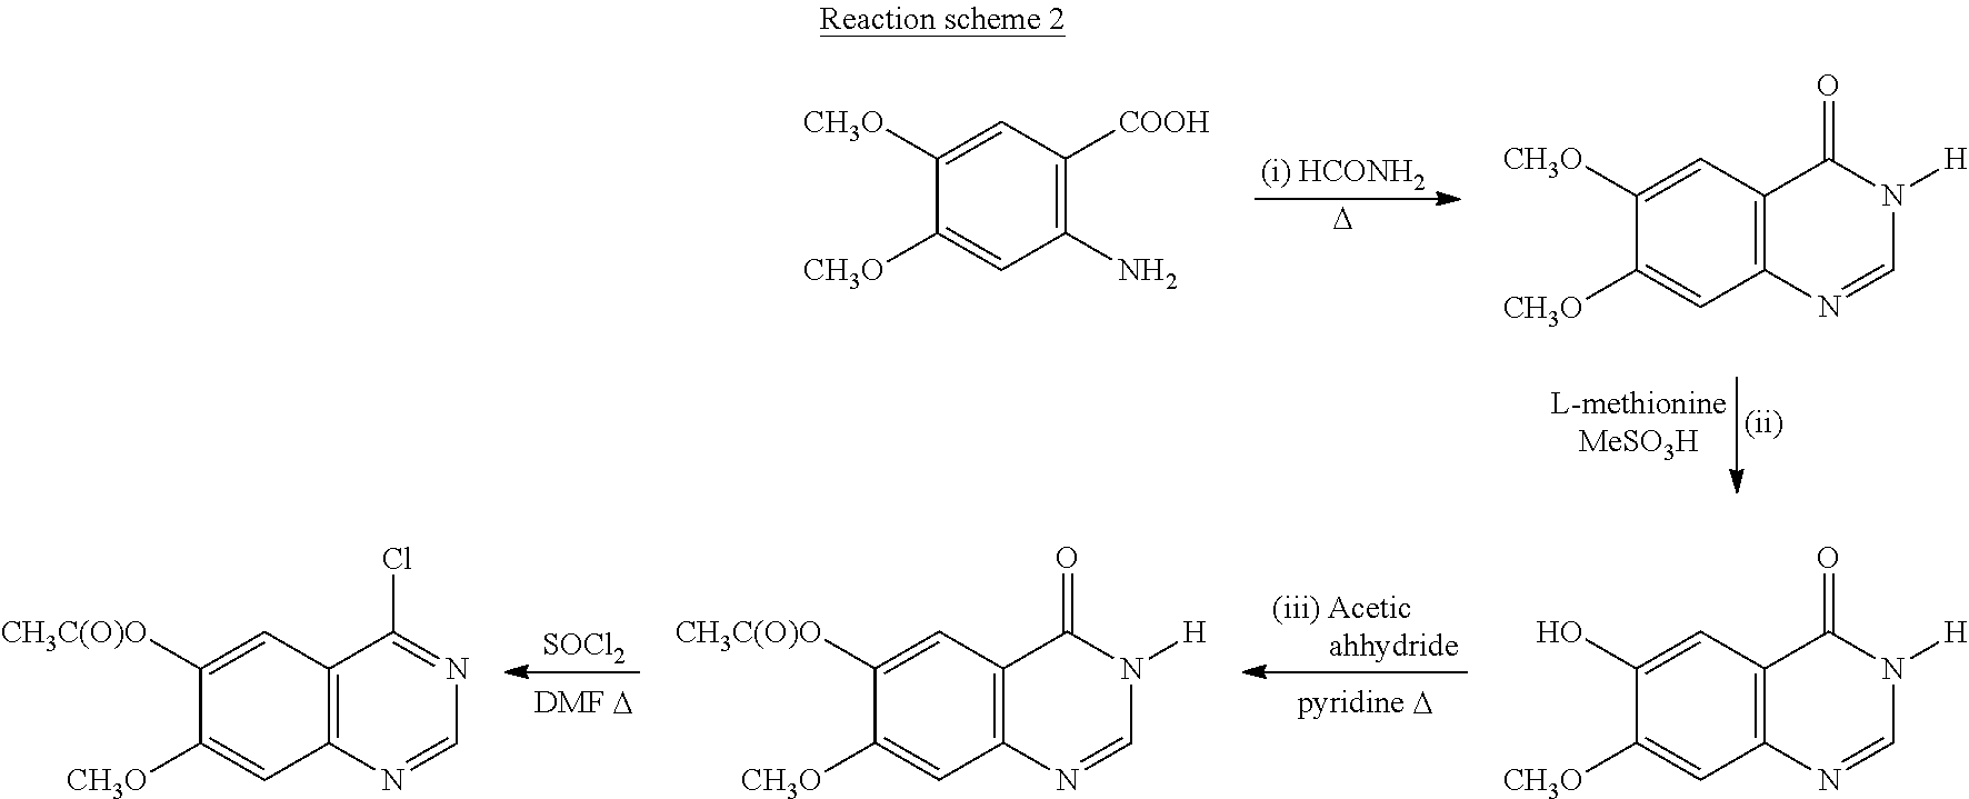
[SOCl2].[(iii) Acetic       ahhydride].C12=C(N=CN=C1Cl)C=C([CH3O])C([CH3C(O)O])=C2.C12=C(N=CN([H])C1=O)C=C([CH3O])C([CH3C(O)O])=C2.C12=C(N=CN([H])C1=O)C=C([CH3O])C(O)=C2.[(i) HCONH2].[D].C1([COOH])=C(N)C=C([CH3O])C([CH3O])=C1.C12=C(N=CN([H])C1=O)C=C([CH3O])C([CH3O])=C2
